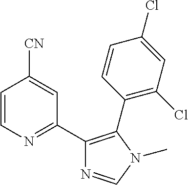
C1=CN=C(C2=C(C3=C(Cl)C=C(Cl)C=C3)N(C)C=N2)C=C1[CN]
